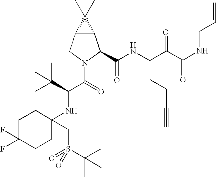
C12C(CN(C(=O)C(NC3(CS(=O)(C(C)(C)C)=O)CCC(F)(F)CC3)C(C)(C)C)C1C(NC(C(C(NCC=C)=O)=O)CCC#C)=O)C2(C)C
